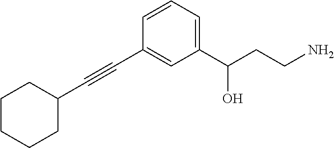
C1CCCC(C#CC2=CC(C(CCN)O)=CC=C2)C1
